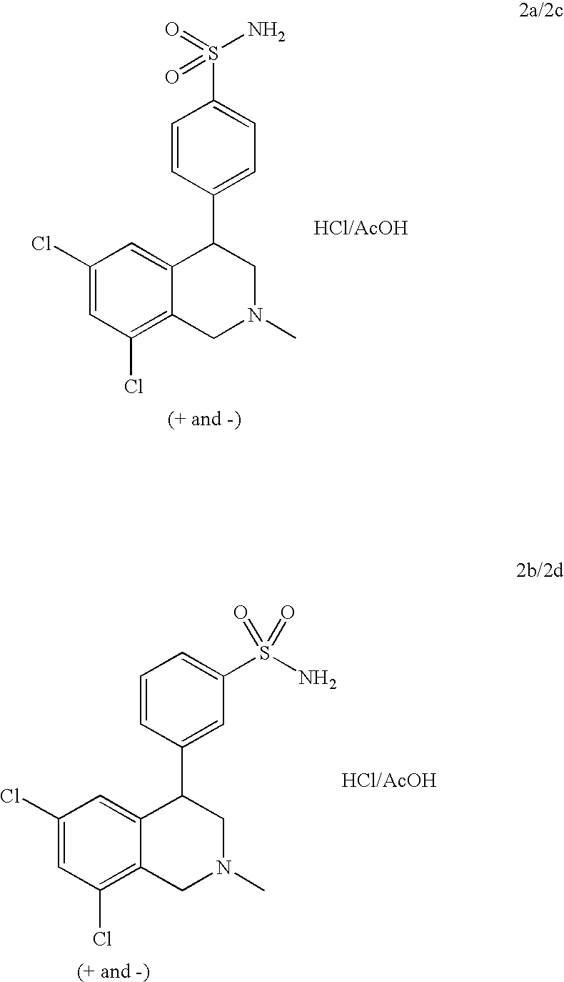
[(+ and -)].C1(Cl)=CC(Cl)=C2C(=C1)C(C1=CC=C(S(=O)(N)=O)C=C1)CN(C)C2.[(+ and -)].C1(Cl)=CC(Cl)=C2C(=C1)C(C1=CC(S(N)(=O)=O)=CC=C1)CN(C)C2
